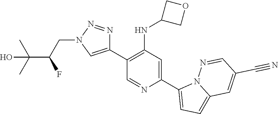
C1(C2=CN(CC(C(C)(C)O)F)N=N2)=C(NC2COC2)C=C(C2=CC=C3N2N=CC(C#N)=C3)N=C1
